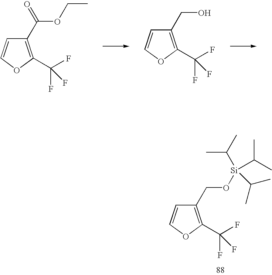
C1(C(OCC)=O)=C(C(F)(F)F)OC=C1.C1(CO)=C(C(F)(F)F)OC=C1.C1(CO[Si](C(C)C)(C(C)C)C(C)C)=C(C(F)(F)F)OC=C1
